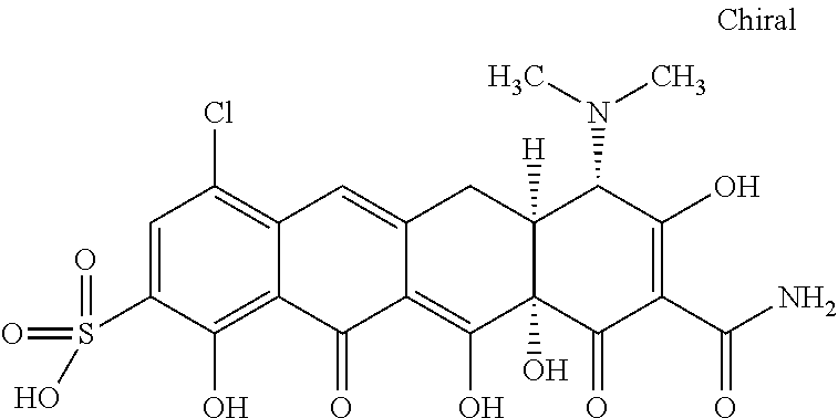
C1=C(S(=O)(=O)O)C(O)=C2C(=C1Cl)C=C1C(=C(O)C3(O)C([H])(C1)C(N(C)C)C(O)=C(C(N)=O)C3=O)C2=O
